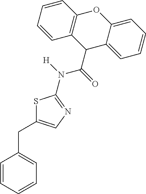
C1=CC=CC=C1CC1=CN=C(N([H])C(=O)C2C3=CC=CC=C3OC3=C2C=CC=C3)S1
